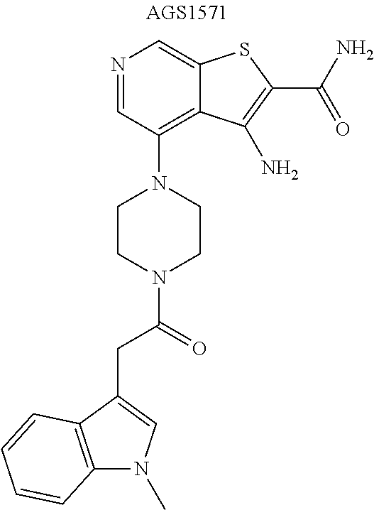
N1=CC(N2CCN(C(CC3=CN(C)C4=C3C=CC=C4)=O)CC2)=C2C(=C1)SC(C(N)=O)=C2N
